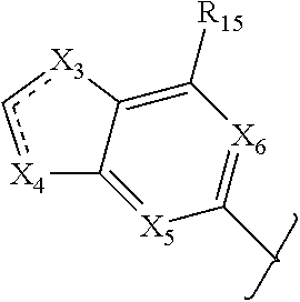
[X5]1=C2[X4]c[X3]C2=C([R15])[X6]=C1C
